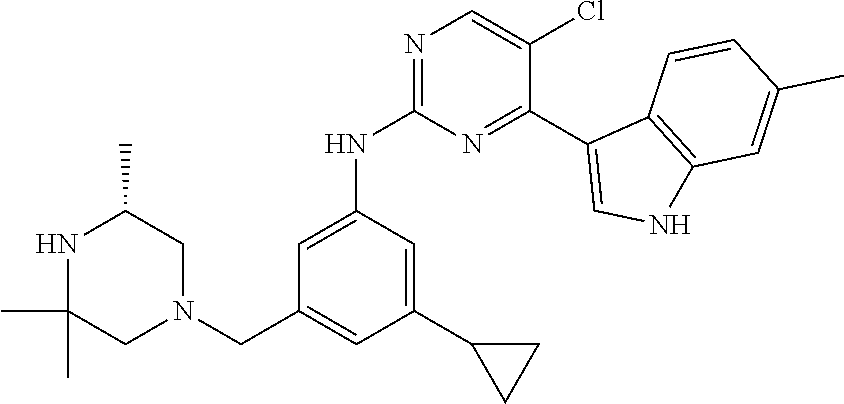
N1C(C)(C)CN(CC2=CC(C3CC3)=CC(NC3=NC=C(Cl)C(C4=CNC5=C4C=CC(C)=C5)=N3)=C2)CC1C
